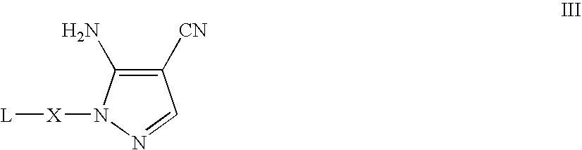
C1([CN])=C(N)N([X][L])N=C1
